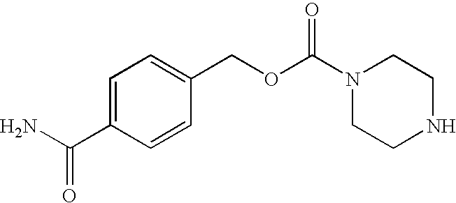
N1(C(OCC2=CC=C(C(N)=O)C=C2)=O)CCNCC1
